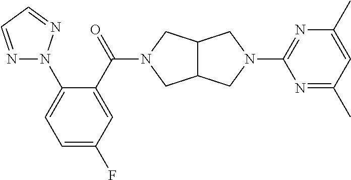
N1=CC=NN1C1=CC=C(F)C=C1C(=O)N1CC2C(C1)CN(C1=NC(C)=CC(C)=N1)C2
